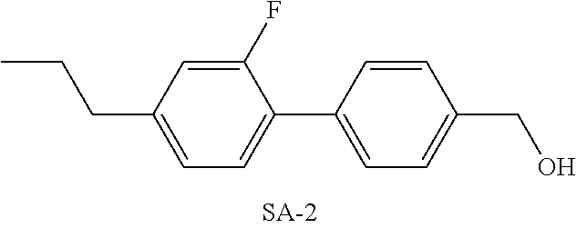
C1(C2=CC=C(CO)C=C2)=CC=C(CCC)C=C1F
